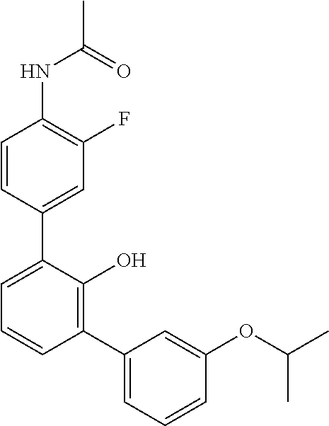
C1(NC(C)=O)=C(F)C=C(C2=CC=CC(C3=CC=CC(OC(C)C)=C3)=C2O)C=C1
